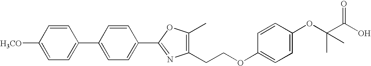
C1([H3CO])=CC=C(C2=CC=C(C3=NC(CCOC4=CC=C(OC(C(O)=O)(C)C)C=C4)=C(C)O3)C=C2)C=C1
